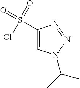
C1(S(=O)(=O)Cl)=CN(C(C)C)N=N1
